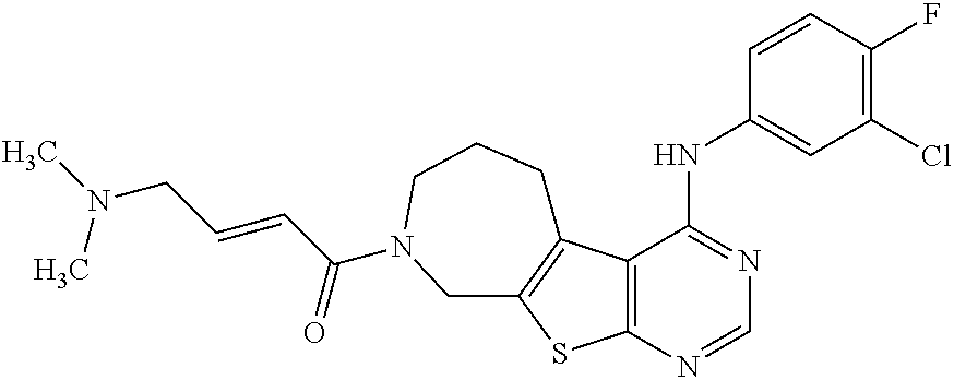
C12=C(C(NC3=CC(Cl)=C(F)C=C3)=NC=N1)C1=C(S2)CN(C(C=CCN(C)C)=O)CCC1
